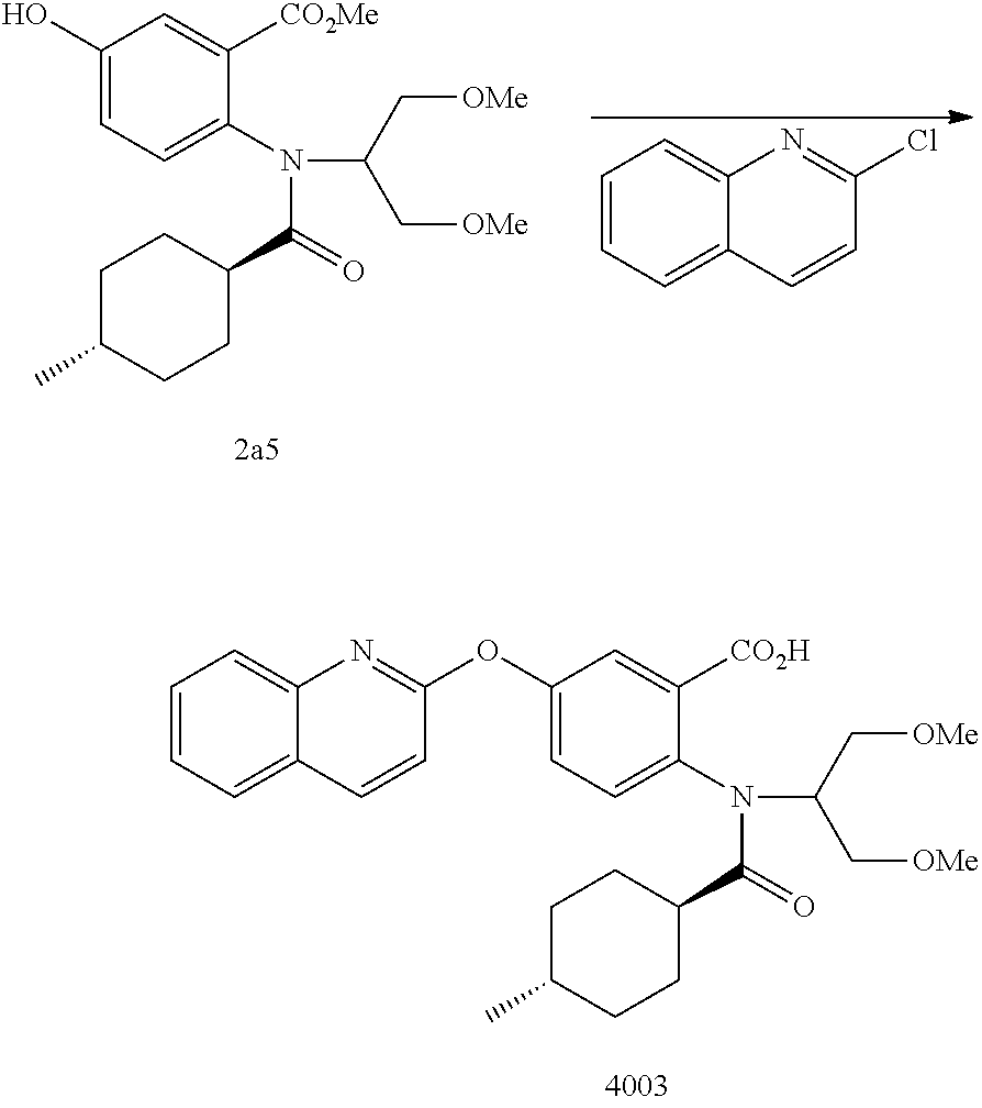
C1(OC2=NC3=CC=CC=C3C=C2)=CC=C(N(C(=O)C2CCC(C)CC2)C(C[OMe])C[OMe])C([CO2H])=C1.C12=CC=CC=C1C=CC(Cl)=N2.C1(O)=CC=C(N(C(=O)C2CCC(C)CC2)C(C[OMe])C[OMe])C([CO2Me])=C1
